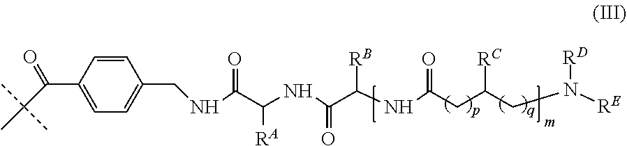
C(NC(C(NC(CC(CN([RE])[RD])[RC])=O)[RB])=O)([RA])C(=O)NCC1=CC=C(C(C(C)(C)C)=O)C=C1
